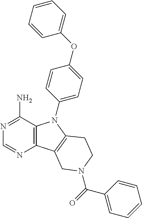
C12=C(C(N)=NC=N1)N(C1=CC=C(OC3=CC=CC=C3)C=C1)C1=C2CN(C(=O)C2=CC=CC=C2)CC1
